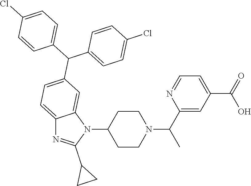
C1C(N2C3=CC(C(C4=CC=C(Cl)C=C4)C4=CC=C(Cl)C=C4)=CC=C3N=C2C2CC2)CCN(C(C2=CC(C(O)=O)=CC=N2)C)C1
